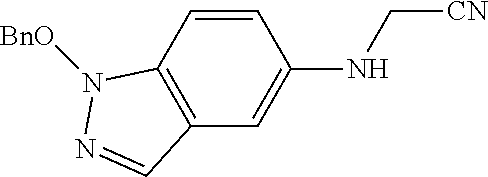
C12=C(C=C(NC[CN])C=C1)C=NN2[BnO]
